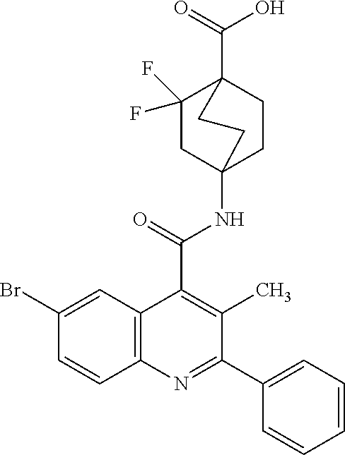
C1(F)(F)CC2(NC(C3=C(C)C(C4=CC=CC=C4)=NC4=C3C=C(Br)C=C4)=O)CCC1(C(=O)O)CC2
